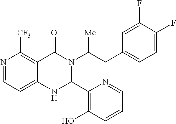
N1=CC=C2C(=C1[CF3])C(=O)N(C(CC1=CC=C(F)C(F)=C1)[Me])C(C1=C(O)C=CC=N1)N2
